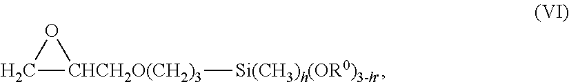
C1[CHCH2O(CH2)3]([Si(CH3)h(OR0)3-h.])O1
